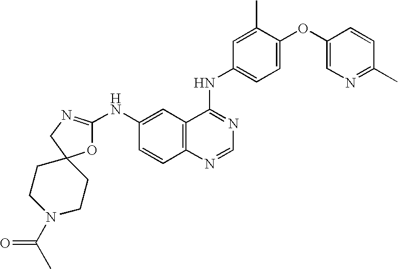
O1C(NC2=CC3=C(C=C2)N=CN=C3NC2=CC=C(OC3=CN=C(C)C=C3)C(C)=C2)=NCC12CCN(C(=O)C)CC2
